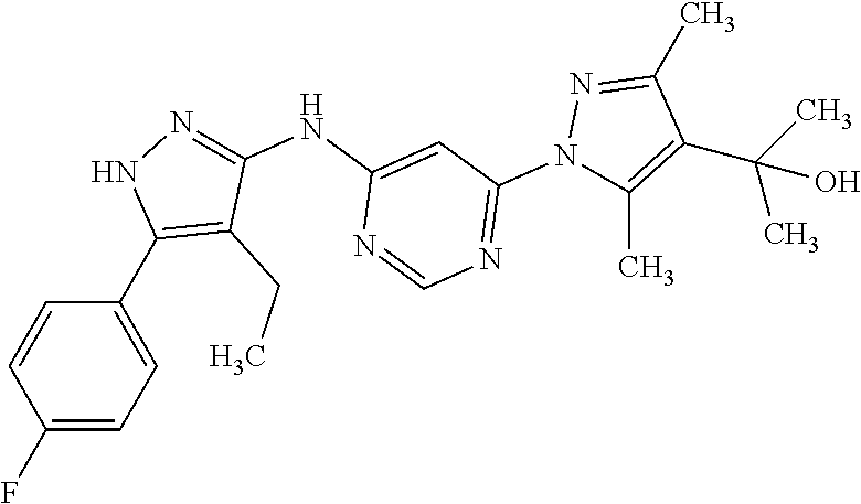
C1(F)=CC=C(C2=C(CC)C(NC3=CC(N4C(C)=C(C(O)(C)C)C(C)=N4)=NC=N3)=NN2)C=C1
